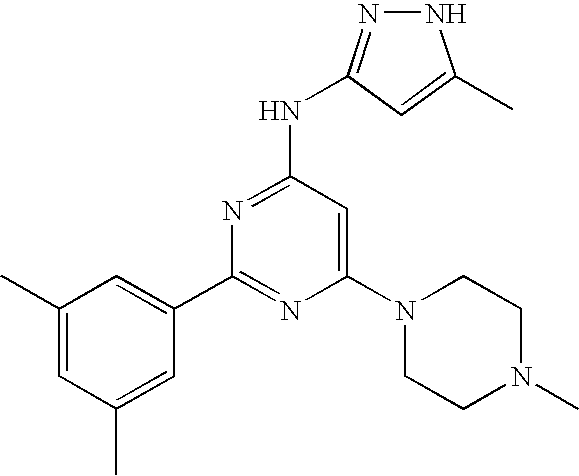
N(C1=NC(C2=CC(C)=CC(C)=C2)=NC(N2CCN(C)CC2)=C1)C1=NNC(C)=C1
